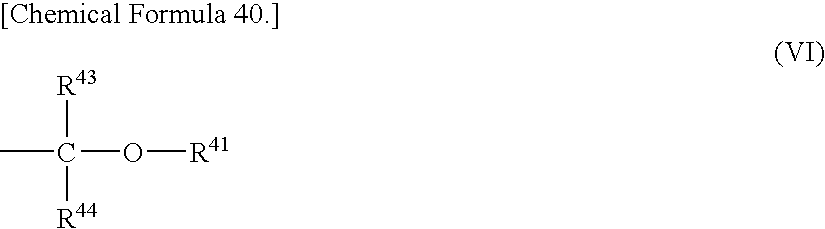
O([R41])C([R43])(C)[R44]
